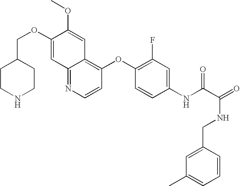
C12=NC=CC(OC3=C(F)C=C(NC(C(=O)NCC4=CC(C)=CC=C4)=O)C=C3)=C1C=C(OC)C(OCC1CCNCC1)=C2
